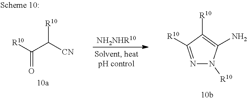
[NH2NHR10].N1=C([R10])C([R10])=C(N)N1[R10].[R10]C([CN])C([R10])=O
